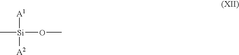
C[Si]([A1])([A2])OC
